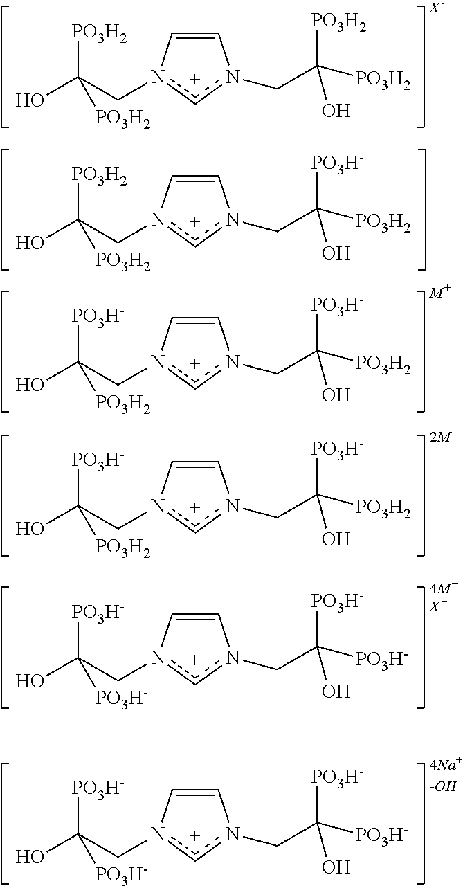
C1=Cn(CC(O)([PO3H2])[PO3H2])cn1CC([PO3H2])([PO3H2])O.C1=Cn(CC(O)([PO3H2])[PO3H2])cn1CC([PO3H2])([PO3H-])O.C1=Cn(CC(O)([PO3H-])[PO3H2])cn1CC([PO3H2])([PO3H-])O.C1=Cn(CC(O)([PO3H-])[PO3H2])cn1CC([PO3H2])([PO3H-])O.C1=Cn(CC(O)([PO3H-])[PO3H-])cn1CC([PO3H-])([PO3H-])O.[X-].C1=Cn(CC(O)([PO3H-])[PO3H-])cn1CC([PO3H-])([PO3H-])O.[-OH]
